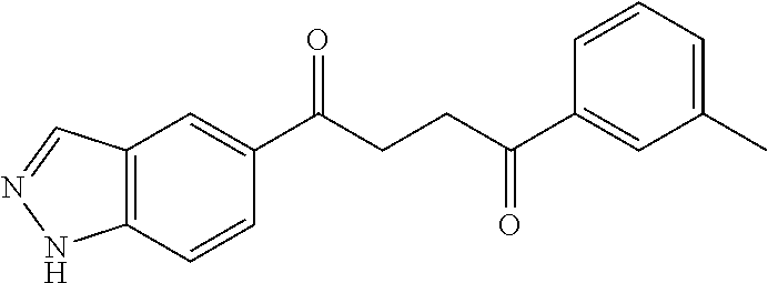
C1(C(CCC(C2=CC(C)=CC=C2)=O)=O)=CC2=C(C=C1)NN=C2
